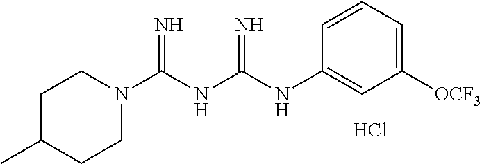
C1C(C)CCN(C(NC(NC2=CC([OCF3])=CC=C2)=N)=N)C1.Cl
